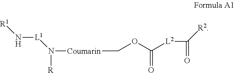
[L1](N([Coumarin]COC([L2]C([R2])=O)=O)[R])N[R1]
